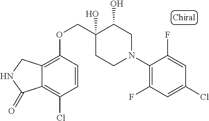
C1(N2CC(O)C(O)(COC3=C4C(=C(Cl)C=C3)C(=O)NC4)CC2)=C(F)C=C(Cl)C=C1F
